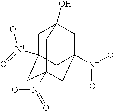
C1C2([N+](=O)O)CC3([N+](=O)O)CC([N+](O)=O)(CC1(O)C3)C2
